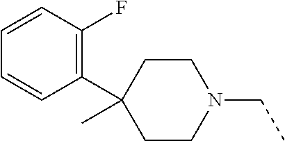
C1CN(CC)CCC1(C1=C(F)C=CC=C1)C
